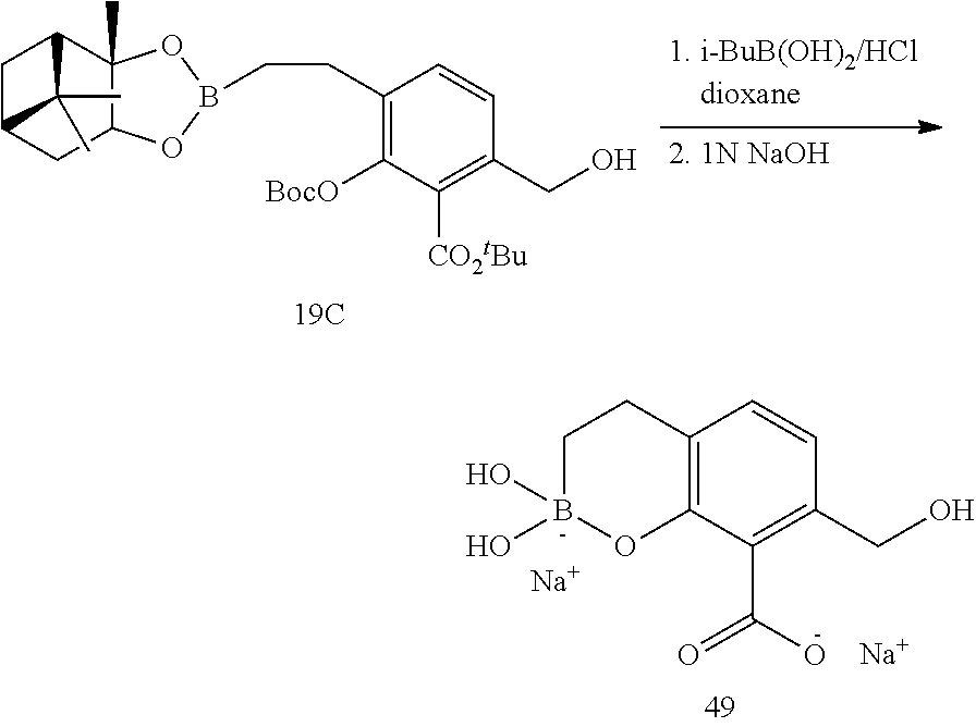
C1B(O)(O)OC2=C(C1)C=CC(CO)=C2C(O)=O.[Na].[Na].C1C2CC3C(C)(C1C2(C)C)OB(CCC1=C([BocO])C([CO2tBu])=C(CO)C=C1)O3
